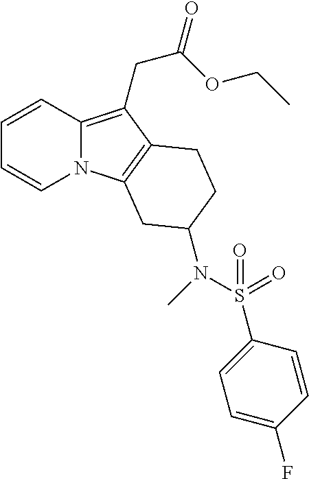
N12C(=C(CC(OCC)=O)C3=C1CC(N(S(=O)(=O)C1=CC=C(F)C=C1)C)CC3)C=CC=C2
